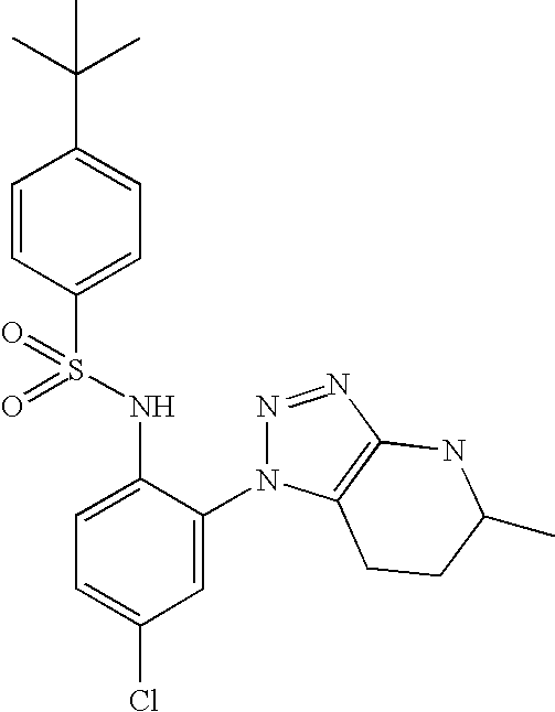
C1=CC(S(NC2=CC=C(Cl)C=C2N2N=NC3=C2CCC(C)N3)(=O)=O)=CC=C1C(C)(C)C
